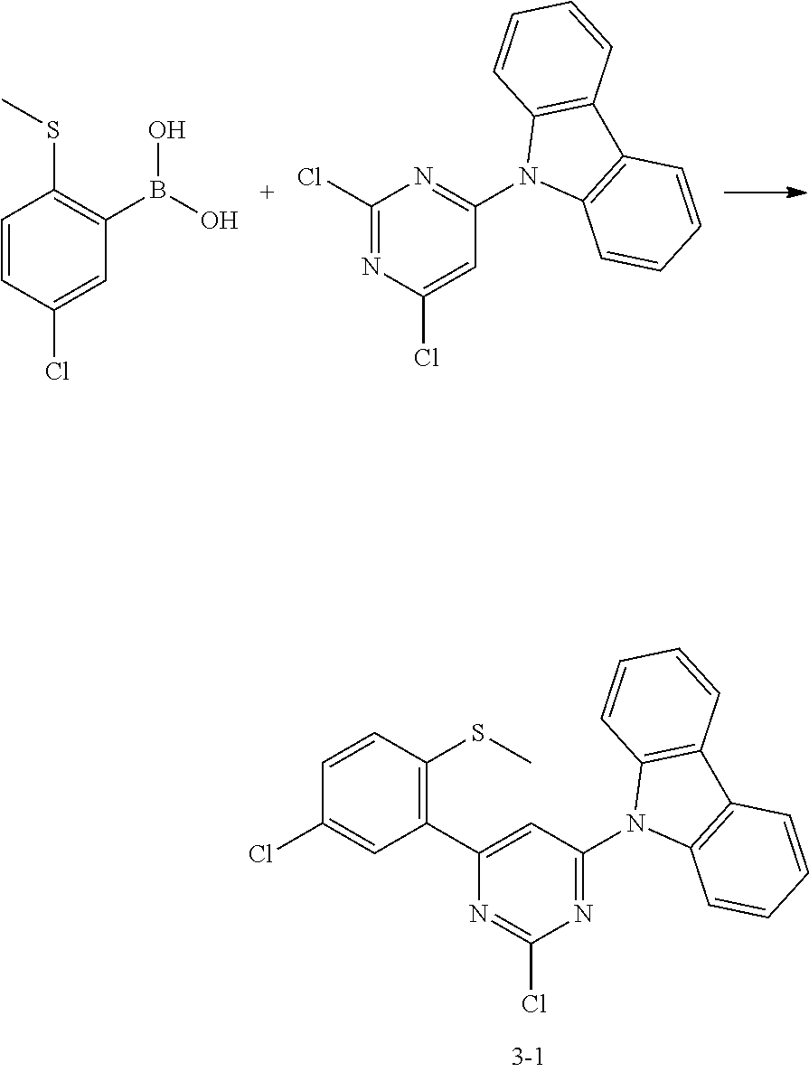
C1=CC(Cl)=CC(B(O)O)=C1SC.C1(Cl)=NC(Cl)=CC(N2C3=C(C4=C2C=CC=C4)C=CC=C3)=N1.C1(C2=C(SC)C=CC(Cl)=C2)=CC(N2C3=C(C4=C2C=CC=C4)C=CC=C3)=NC(Cl)=N1
